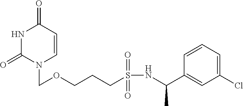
N1C(=O)N(COCCCS(NC(C2=CC(Cl)=CC=C2)C)(=O)=O)C=CC1=O
